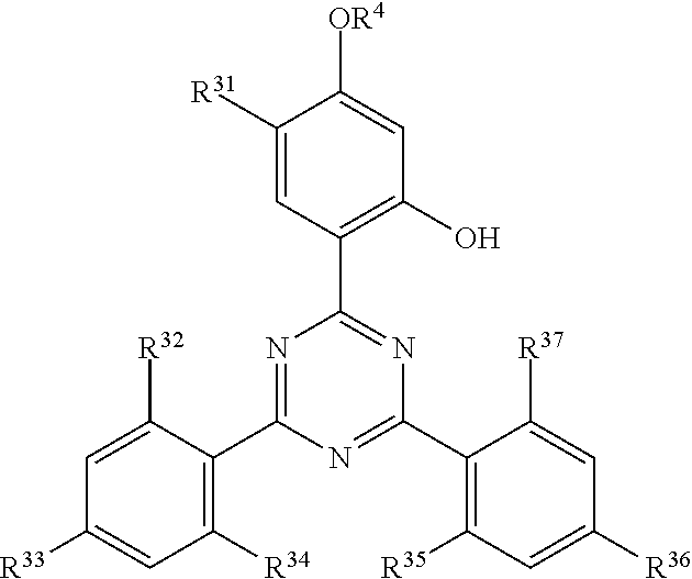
C1(C2=C([R35])C=C([R36])C=C2[R37])=NC(C2=C([R34])C=C([R33])C=C2[R32])=NC(C2=C(O)C=C([OR4])C([R31])=C2)=N1
